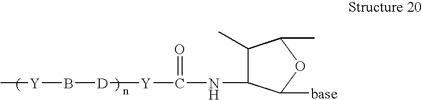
C[Y]B[D][Y]C(NC1C(C)C(C)OC1[base])=O
